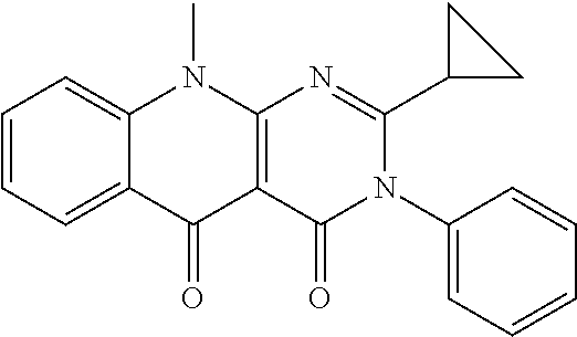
C1=CC=C2C(=C1)N(C)C1=C(C2=O)C(=O)N(C2=CC=CC=C2)C(C2CC2)=N1
